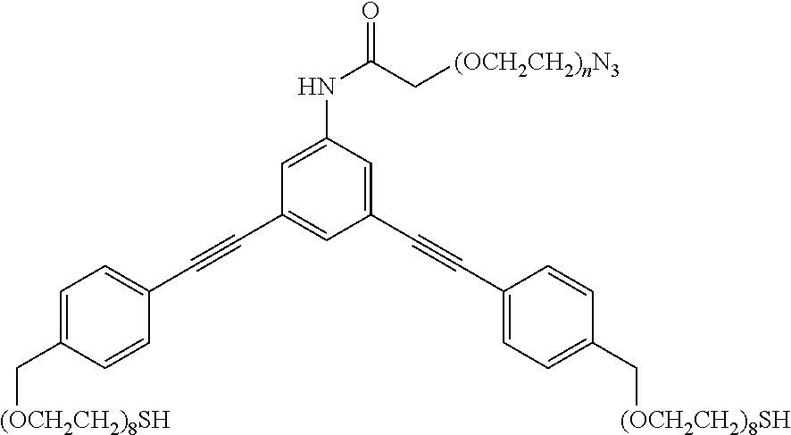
N(C(C[(OCH2CH2)nN3])=O)C1=CC(C#CC2=CC=C(C[(OCH2CH2)8SH])C=C2)=CC(C#CC2=CC=C(C[(OCH2CH2)8SH])C=C2)=C1
